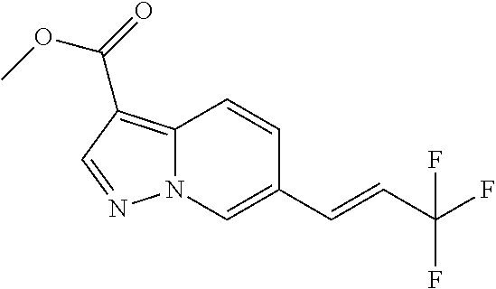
C12=C(C(=O)OC)C=NN1C=C(C=CC(F)(F)F)C=C2
